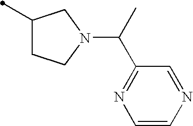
C1(C)CCN(C(C)C2=NC=CN=C2)C1
